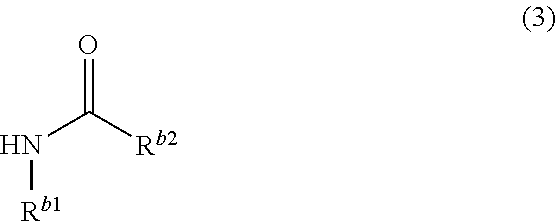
N([Rb1])C([Rb2])=O
